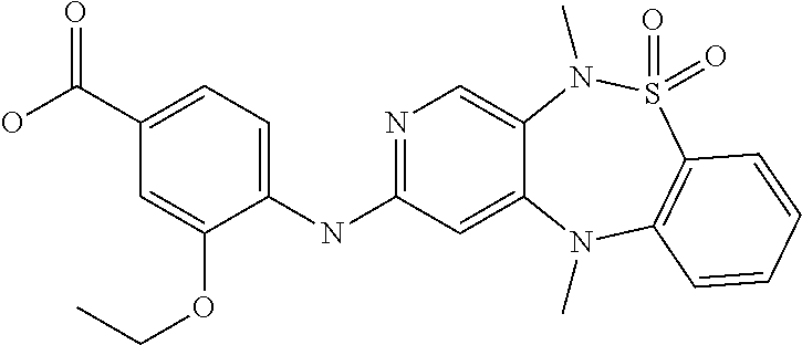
C1(NC2=NC=C3C(=C2)N(C)C2=C(S(=O)(=O)N3C)C=CC=C2)=CC=C(C(O)=O)C=C1OCC
